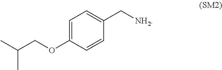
C1=C(OCC(C)C)C=CC(C[NH2])=C1
